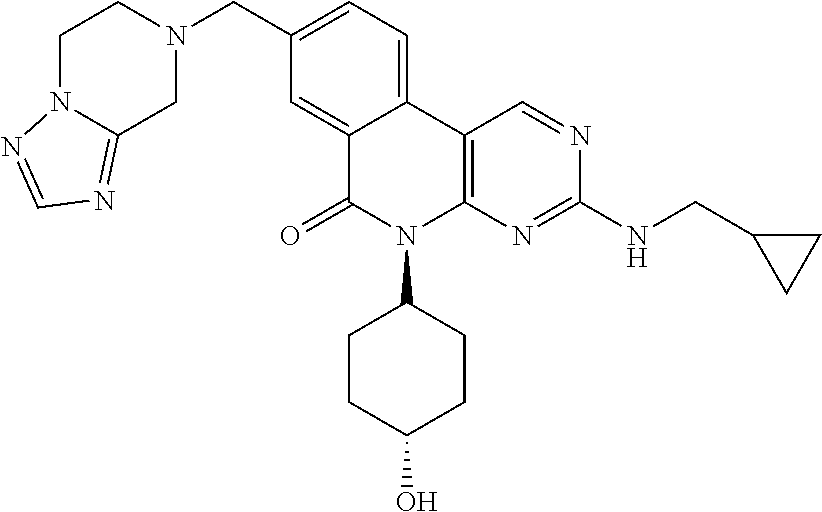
C1(CN2CCN3C(=NC=N3)C2)=CC=C2C(=C1)C(=O)N(C1CCC(O)CC1)C1=C2C=NC(NCC2CC2)=N1
